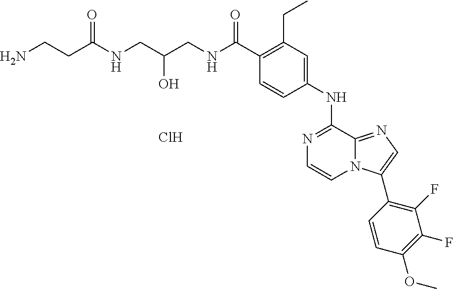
C1(CC)=C(C(NCC(CNC(CCN)=O)O)=O)C=CC(NC2=NC=CN3C2=NC=C3C2=C(F)C(F)=C(OC)C=C2)=C1.Cl
